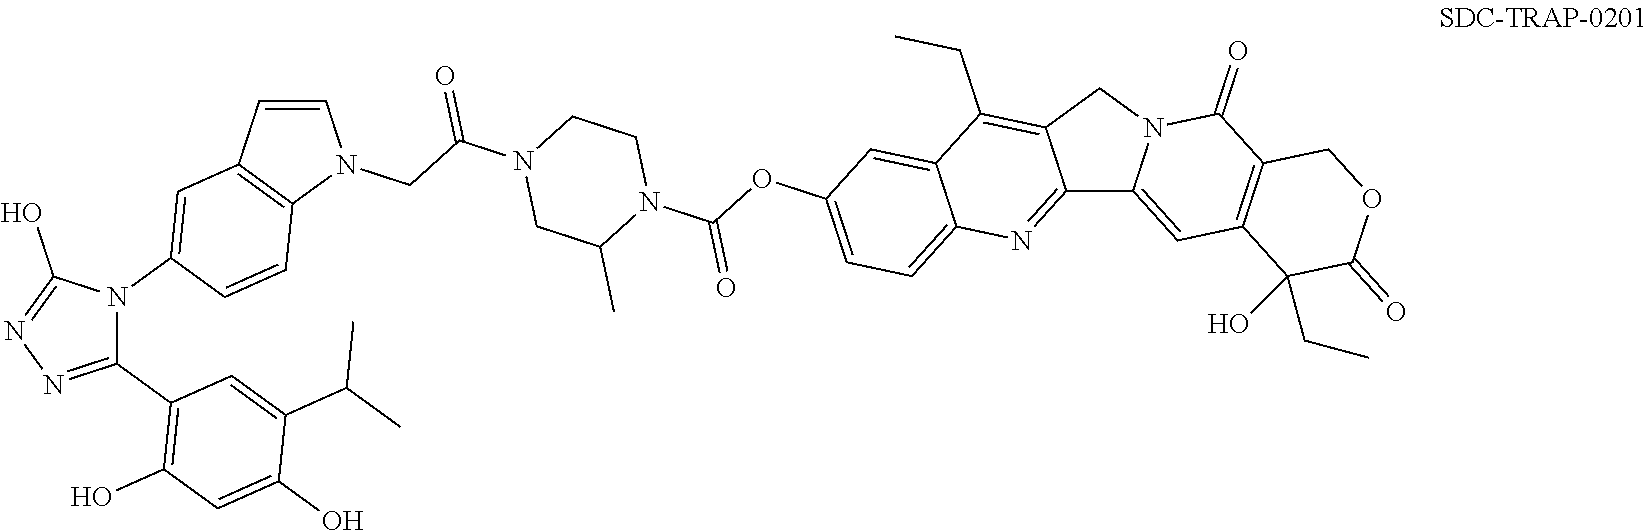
C(C(N1CC(C)N(C(OC2=CC=C3C(=C2)C(CC)=C2C(=N3)C3=CC4=C(C(=O)N3C2)COC(=O)C4(O)CC)=O)CC1)=O)N1C=CC2=C1C=CC(N1C(C3=C(O)C=C(O)C(C(C)C)=C3)=NN=C1O)=C2
